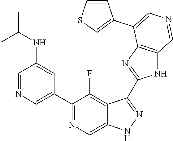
C1(C2=CN=CC(NC(C)C)=C2)=NC=C2C(=C1F)C(C1=NC3=C(N1)C=NC=C3C1=CSC=C1)=NN2
